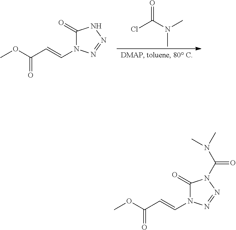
N1(C=CC(OC)=O)C(=O)N(C(=O)N(C)C)N=N1.N1(C=CC(OC)=O)C(=O)NN=N1.ClC(N(C)C)=O
